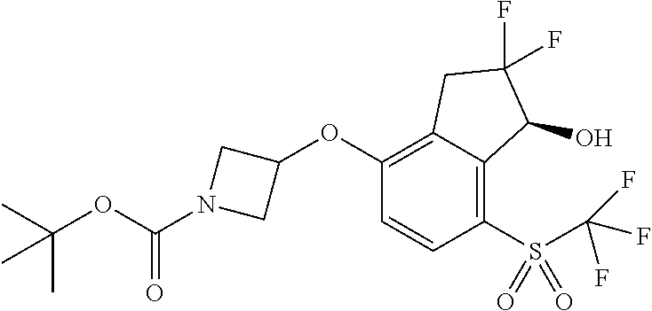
C1(OC2CN(C(=O)OC(C)(C)C)C2)=C2C(=C(S(=O)(=O)C(F)(F)F)C=C1)C(O)C(F)(F)C2
